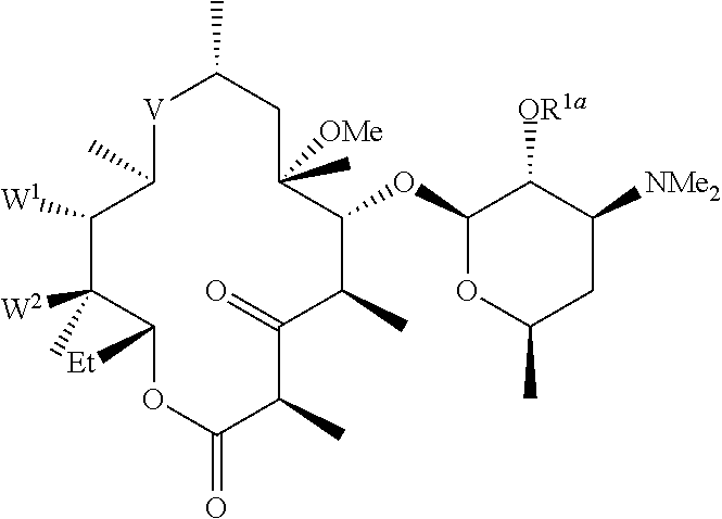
[V]1C(C)CC(C)([OMe])C(OC2OC(C)CC([NMe2])C2[OR1a])C(C)C(=O)C(C)C(=O)OC([Et])C([W2])(C)C([W1])C1C
